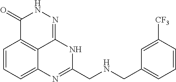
C1=CC=C2C3=C1C(=O)NN=C3NC(CNCC1=CC=CC([CF3])=C1)=N2
